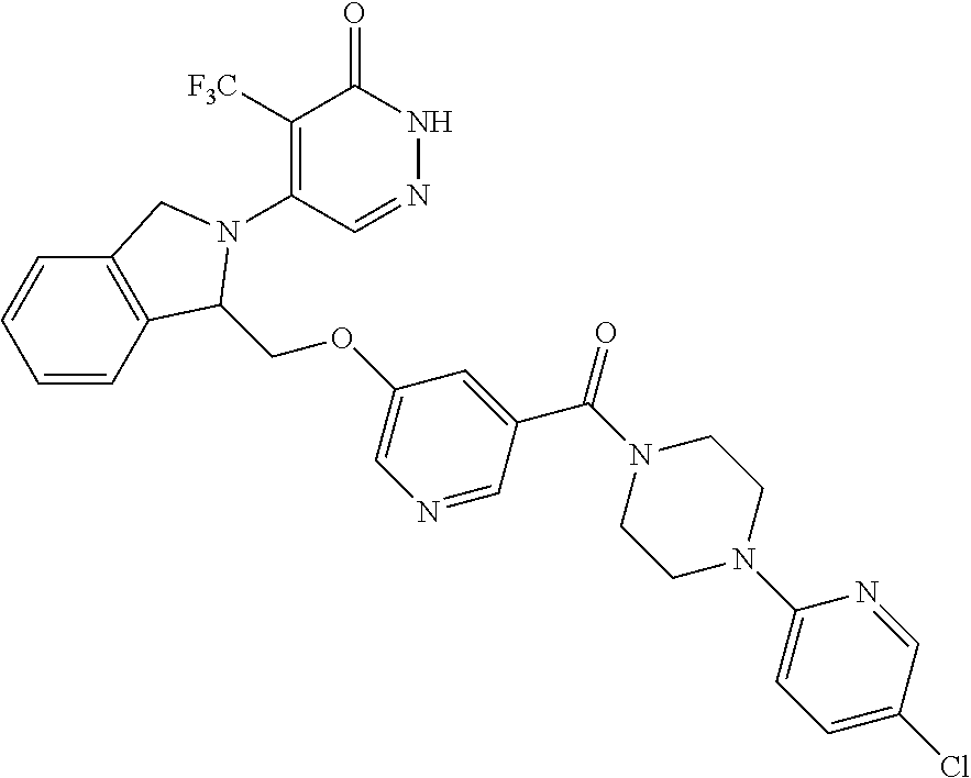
C1([F3C])=C(N2C(COC3=CN=CC(C(=O)N4CCN(C5=CC=C(Cl)C=N5)CC4)=C3)C3=C(C=CC=C3)C2)C=NNC1=O
